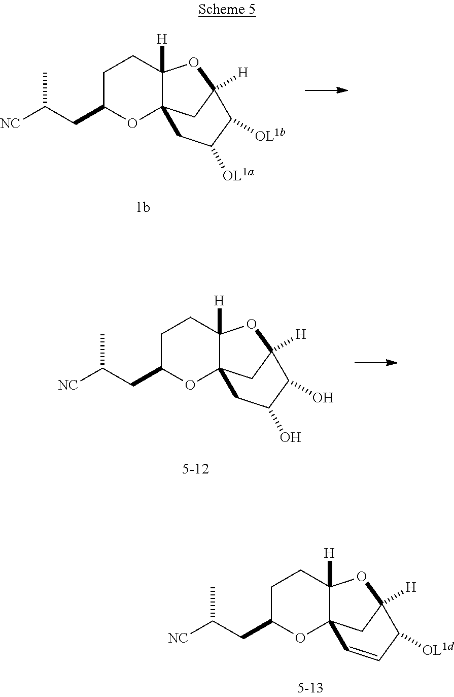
C12([H])C3(CC([H])(O1)C([OL1b])C([OL1a])C3)OC(CC([NC])C)CC2.C12([H])C3(CC([H])(O1)C(O)C(O)C3)OC(CC([NC])C)CC2.C12([H])C3(CC([H])(O1)C([OL1d])C=C3)OC(CC([NC])C)CC2
